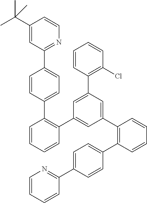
C1(C(C)(C)C)=CC(C2=CC=C(C3=C(C4=CC(C5=C(C6=CC=C(C7=NC=CC=C7)C=C6)C=CC=C5)=CC(C5=C(Cl)C=CC=C5)=C4)C=CC=C3)C=C2)=NC=C1
